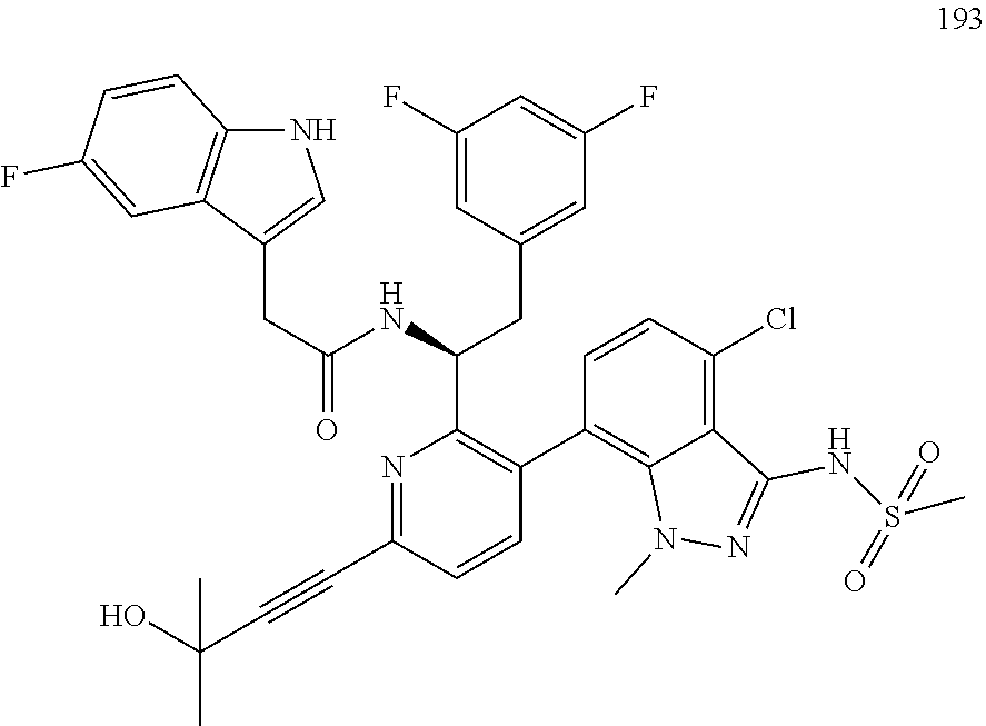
N1=C(C#CC(O)(C)C)C=CC(C2=C3C(=C(Cl)C=C2)C(NS(C)(=O)=O)=NN3C)=C1C(NC(CC1=CNC2=C1C=C(F)C=C2)=O)CC1=CC(F)=CC(F)=C1
